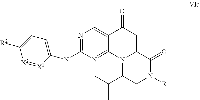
N(C1=CC=C([R2])[X2]=[X1]1)C1=NC=C2C(=N1)N1C(CC2=O)C(=O)N([R])CC1C(C)C
